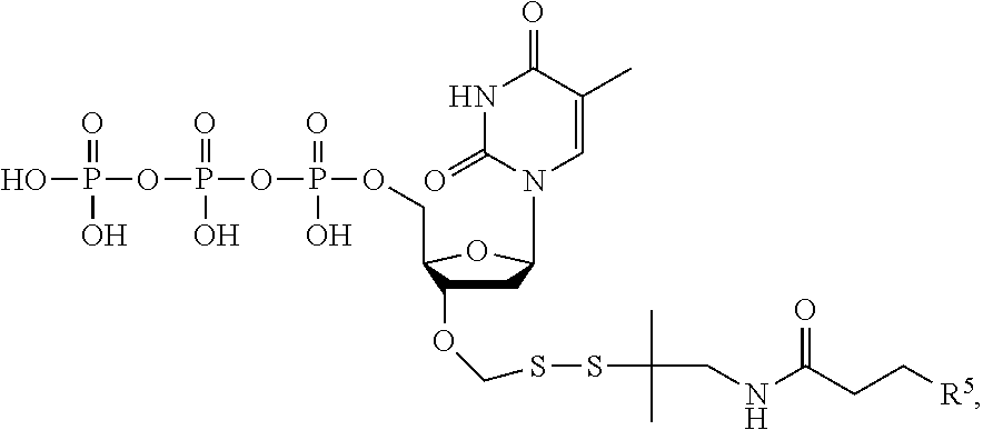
OP(OP(OP(=O)(O)OCC1C(OCSSC(CNC(CC[R5])=O)(C)C)CC(N2C=C(C)C(=O)NC2=O)O1)(=O)O)(=O)O
